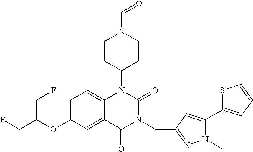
C1=C(OC(CF)CF)C=C2C(=C1)N(C1CCN(C=O)CC1)C(=O)N(CC1=NN(C)C(C3=CC=CS3)=C1)C2=O
